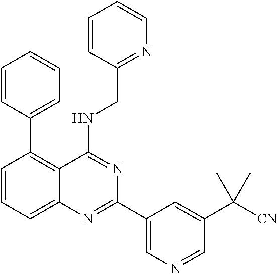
C1=CC=C2C(=C1C1=CC=CC=C1)C(NCC1=NC=CC=C1)=NC(C1=CN=CC(C([CN])(C)C)=C1)=N2
